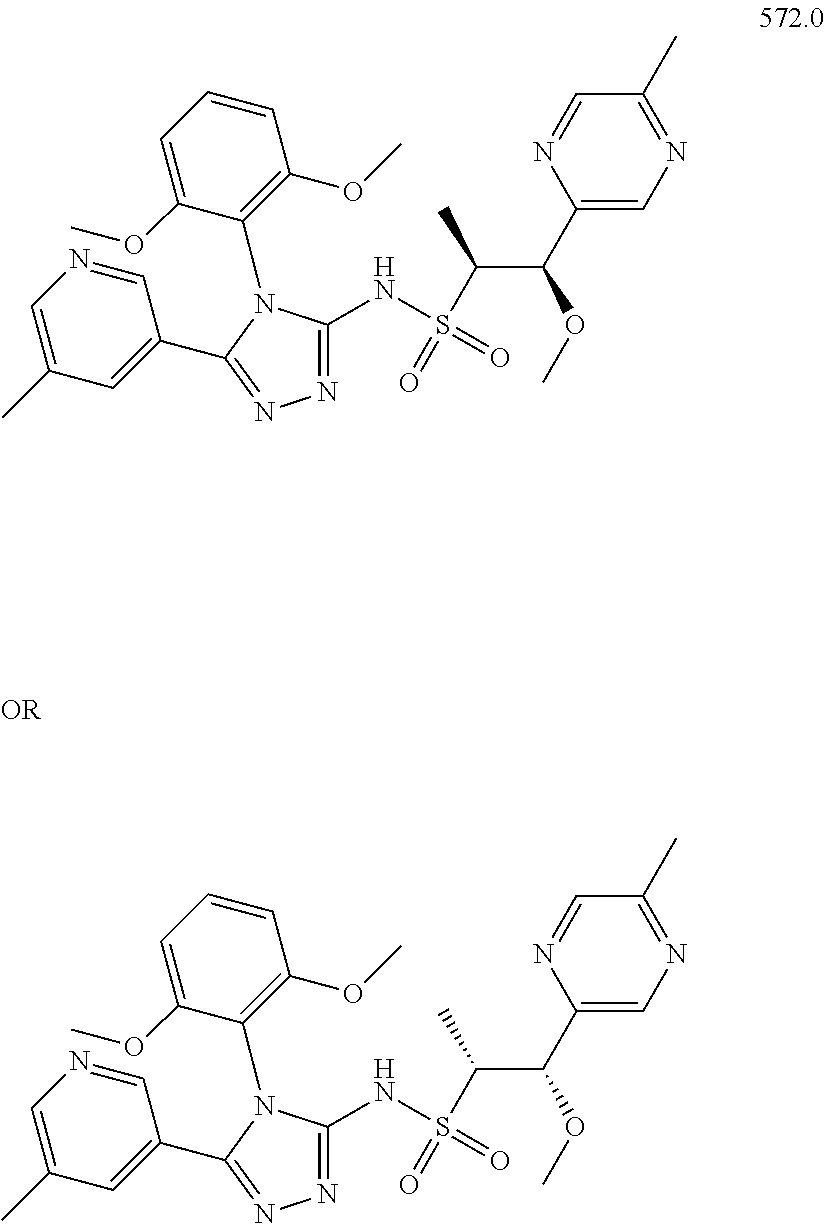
C1=NC(C(OC)C(S(=O)(NC2=NN=C(C3=CC(C)=CN=C3)N2C2=C(OC)C=CC=C2OC)=O)C)=CN=C1C.C1=NC(C(OC)C(S(=O)(NC2=NN=C(C3=CC(C)=CN=C3)N2C2=C(OC)C=CC=C2OC)=O)C)=CN=C1C
